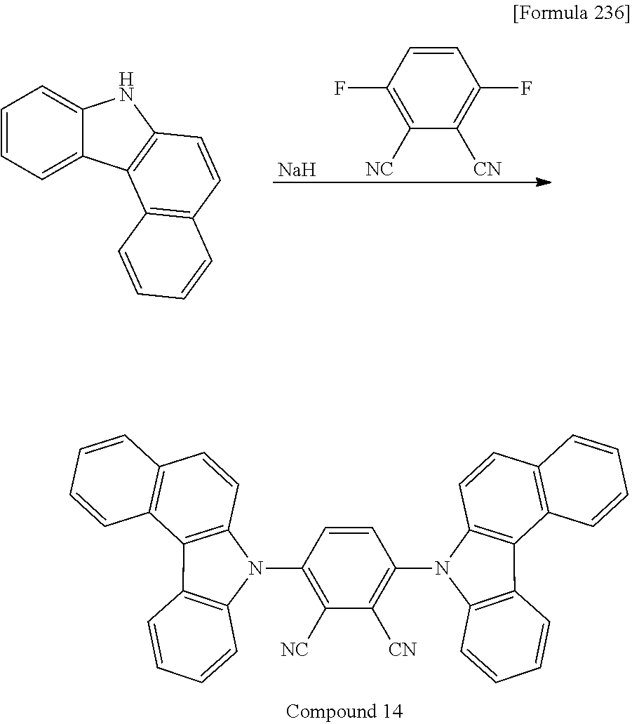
C1=CC(F)=C([NC])C([CN])=C1F.[Na].C1=CC=C2C(=C1)NC1=C2C2=C(C=C1)C=CC=C2.C1=CC2=C(C=C1)C1=C(C=CC3=C1C=CC=C3)N2C1=C([CN])C([NC])=C(N2C3=C(C=CC=C3)C3=C2C=CC2=C3C=CC=C2)C=C1
